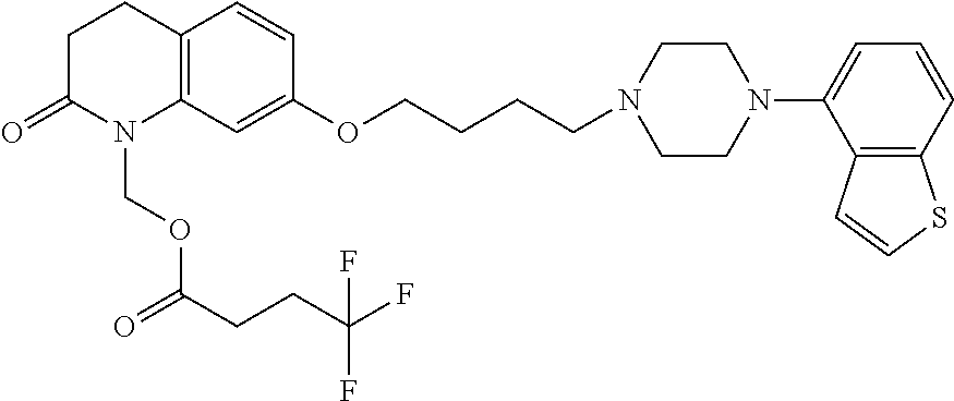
C1C(=O)N(COC(CCC(F)(F)F)=O)C2=C(C1)C=CC(OCCCCN1CCN(C3=CC=CC4=C3C=CS4)CC1)=C2
